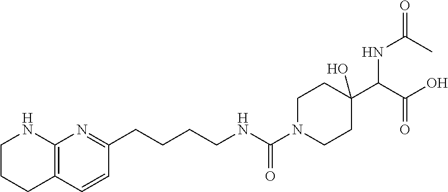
C12=C(C=CC(CCCCNC(N3CCC(C(C(O)=O)NC(=O)C)(O)CC3)=O)=N1)CCCN2
